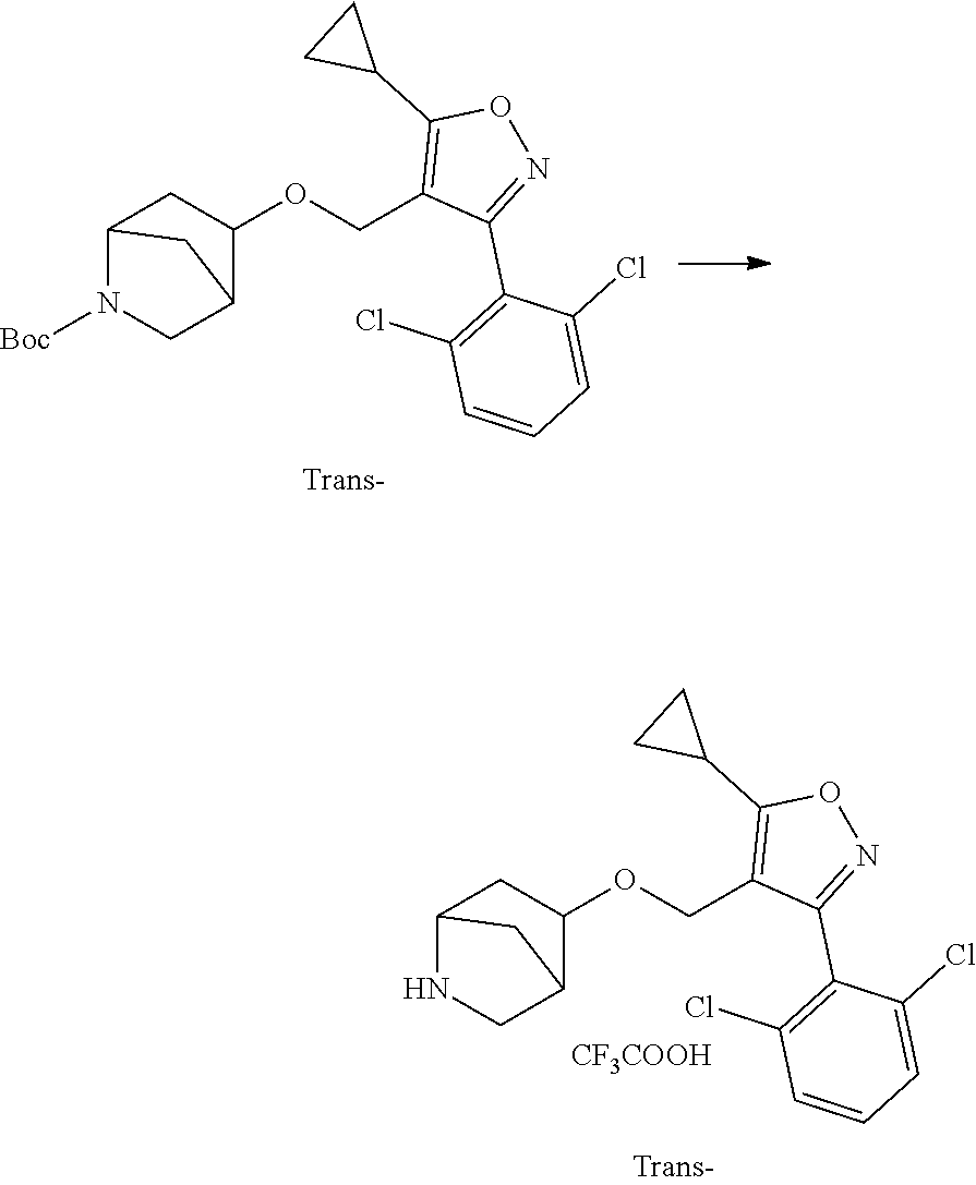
C12CN([Boc])C(C1)CC2OCC1=C(C2CC2)ON=C1C1=C(Cl)C=CC=C1Cl.C12CNC(C1)CC2OCC1=C(C2CC2)ON=C1C1=C(Cl)C=CC=C1Cl.[CF3COOH]
